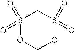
S1(=O)(=O)OCOS(=O)(=O)C1
